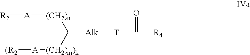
[Alk]([T]C([R4])=O)C([(CH2)m)k][A][(R2])[(CH2)n][A][R2]
